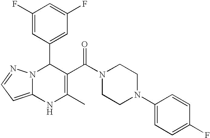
C1(F)=CC(C2N3C(=CC=N3)NC(C)=C2C(N2CCN(C3=CC=C(F)C=C3)CC2)=O)=CC(F)=C1
